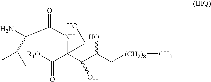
[(CH2)8](C)CC(C(C(C([R1O])=O)(NC(=O)C(N)C(C)C)CO)O)O
